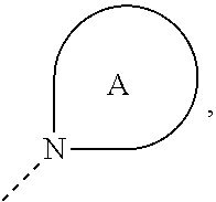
CN(C)C.[A]
